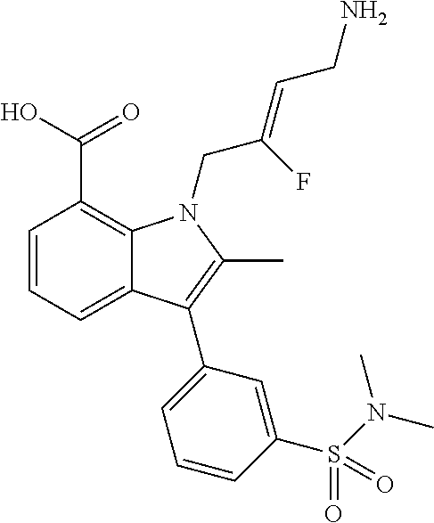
C1=CC=C2C(=C1C(=O)O)N(CC(=CCN)F)C(C)=C2C1=CC=CC(S(N(C)C)(=O)=O)=C1
